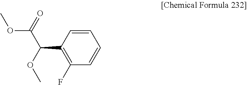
C1(F)=C(C(C(OC)=O)OC)C=CC=C1
